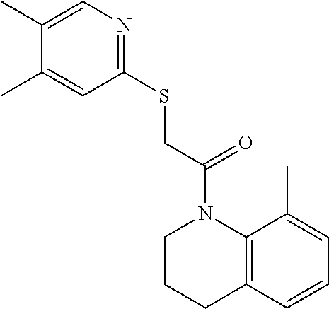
C1=CC2=C(C(C)=C1)N(C(CSC1=NC=C(C)C(C)=C1)=O)CCC2
